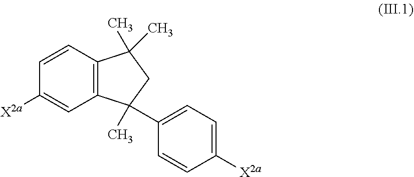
C12=C(C(C)(C)CC1(C)C1=CC=C([X2a])C=C1)C=CC([X2a])=C2
